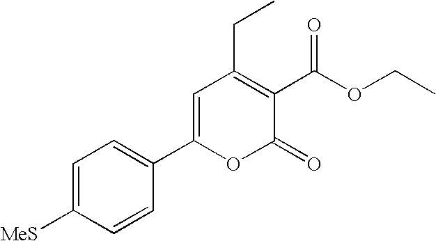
C1=C(C2=CC=C([MeS])C=C2)OC(=O)C(C(OCC)=O)=C1CC
